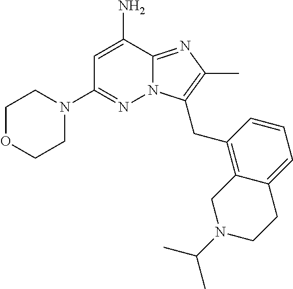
C1OCCN(C2=NN3C(=NC(C)=C3CC3=C4C(=CC=C3)CCN(C(C)C)C4)C(N)=C2)C1
